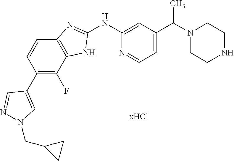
C1(NC2=CC(C(N3CCNCC3)C)=CC=N2)=NC2=C(N1)C(F)=C(C1=CN(CC3CC3)N=C1)C=C2
